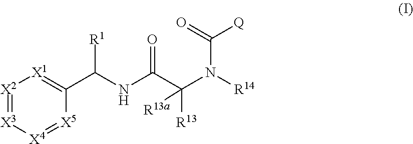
[X2]1=[X3][X4]=[X5]C(C(NC(C(N([R14])C(=O)[Q])([R13])[R13a])=O)[R1])=[X1]1
